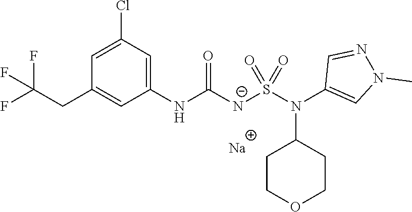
[Na].C1(NC([N-]S(N(C2=CN(C)N=C2)C2CCOCC2)(=O)=O)=O)=CC(Cl)=CC(CC(F)(F)F)=C1
